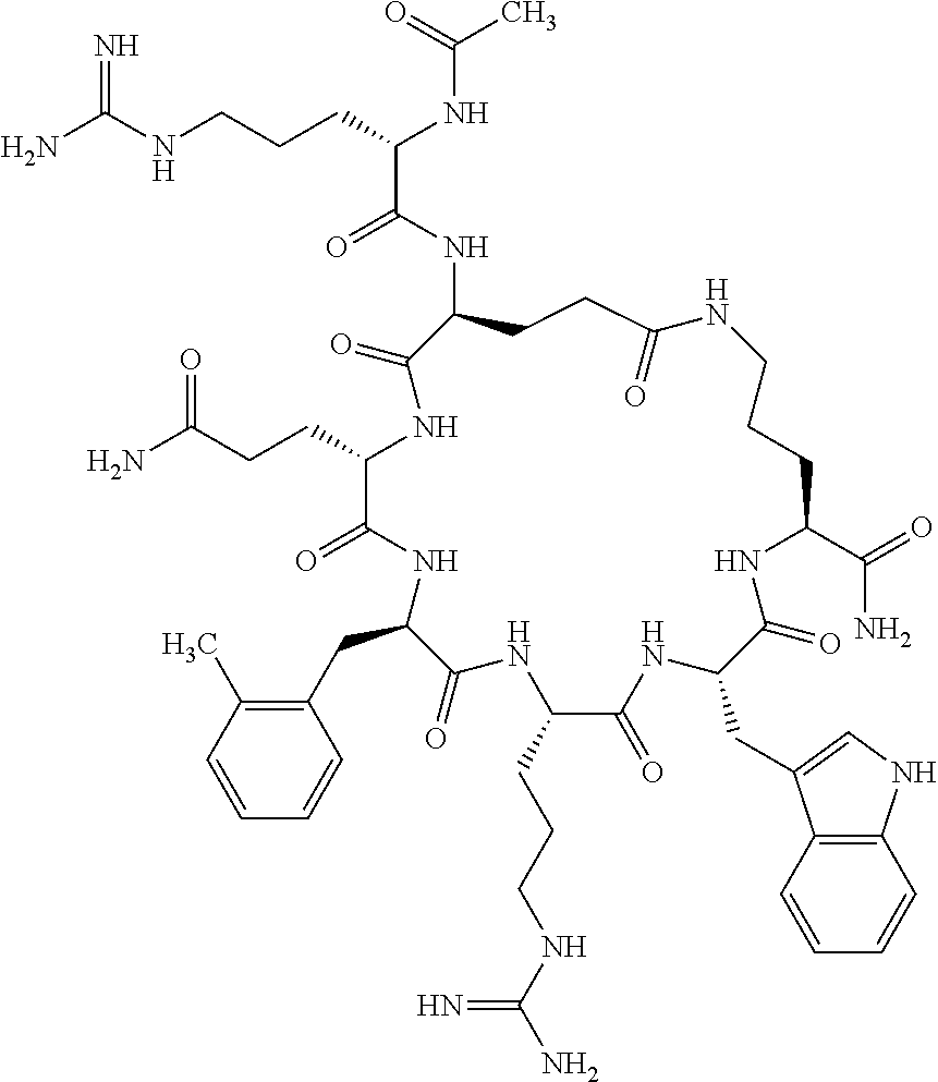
NC(NCCCC(NC(C)=O)C(=O)NC1CCC(=O)NCCCC(C(=O)N)NC(=O)C(CC2=CNC3=C2C=CC=C3)NC(=O)C(CCCNC(N)=N)NC(=O)C(CC2=C(C)C=CC=C2)NC(=O)C(CCC(=O)N)NC1=O)=N
